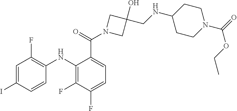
C1=C(C(N2CC(O)(CNC3CCN(C(=O)OCC)CC3)C2)=O)C(NC2=C(F)C=C(I)C=C2)=C(F)C(F)=C1
